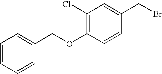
C1(Cl)=C(OCC2=CC=CC=C2)C=CC(CBr)=C1
